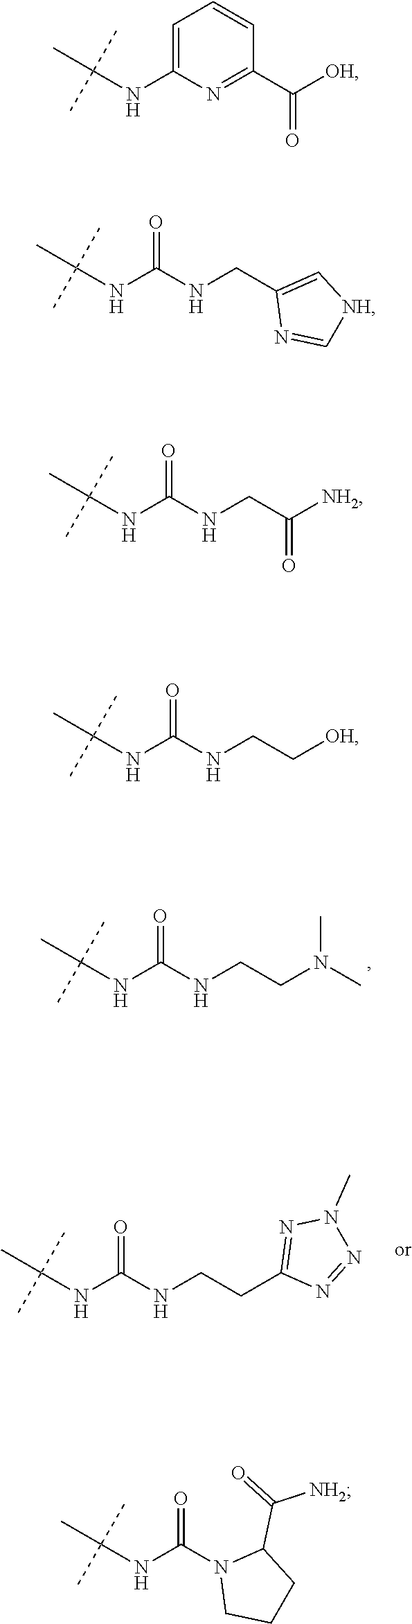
C(NCCN(C)C)(NC(C)(C)C)=O.C(NCCC1=NN(C)N=N1)(NC(C)(C)C)=O.C1=C(NC(C)(C)C)N=C(C(=O)[OH])C=C1.C(NCC1=C[NH]C=N1)(NC(C)(C)C)=O.C(NCC(=O)[NH2])(NC(C)(C)C)=O.C(NCC[OH])(NC(C)(C)C)=O.C(N1CCCC1C([NH2])=O)(NC(C)(C)C)=O
